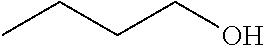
C(CC)CO
